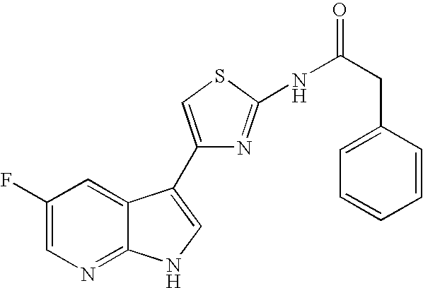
C1(F)=CN=C2C(=C1)C(C1=CSC(NC(CC3=CC=CC=C3)=O)=N1)=CN2
